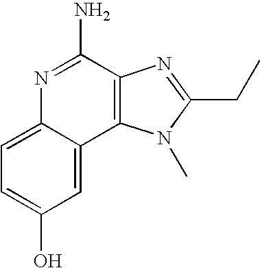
N1=C(N)C2=C(C3=CC(O)=CC=C13)N(C)C(CC)=N2
